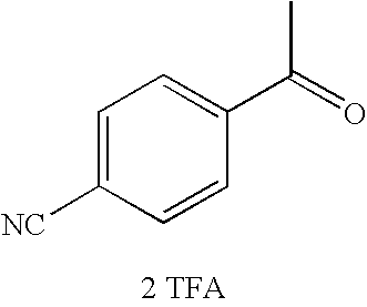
[NC]C1=CC=C(C(=O)C)C=C1.[2 TFA]
